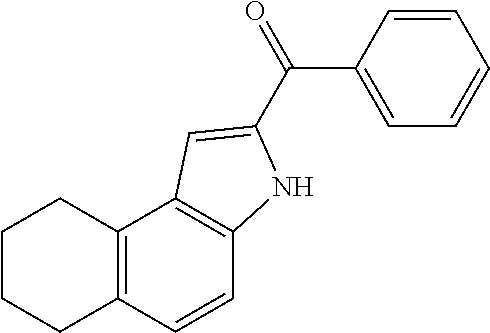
C1=CC2=C(C3=C1NC(C(=O)C1=CC=CC=C1)=C3)CCCC2
